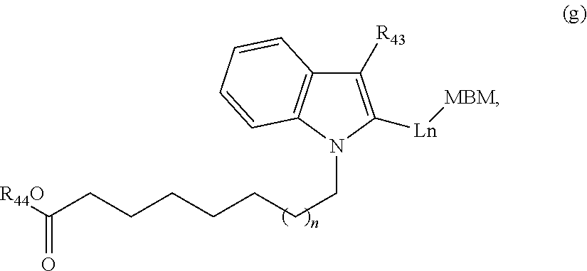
[R44O]C(CCCCCCCN1C([Ln][MBM])=C([R43])C2=C1C=CC=C2)=O
